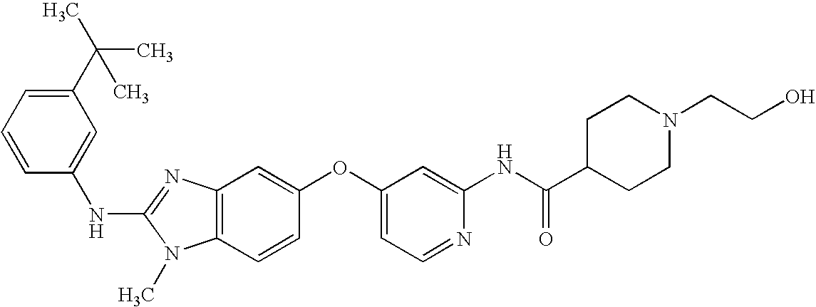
C1(C(C)(C)C)=CC=CC(NC2=NC3=C(N2C)C=CC(OC2=CC=NC(NC(C4CCN(CCO)CC4)=O)=C2)=C3)=C1
